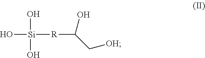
O[Si]([R]C(O)C[OH])(O)O
